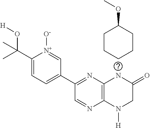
C1=NC2=C(N=C1C1=CC=C(C(O[H])(C)C)[N+]([O-])=C1)NC(=O)CN2[H].C1CCC(OC)CC1
